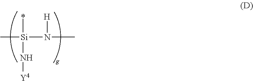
C[Si](N([H])C)(*)N[Y4]
